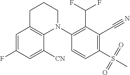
C1=C(F)C=C([CN])C2=C1CCCN2C1=C(C(F)F)C(C#N)=C(S(C)(=O)=O)C=C1
